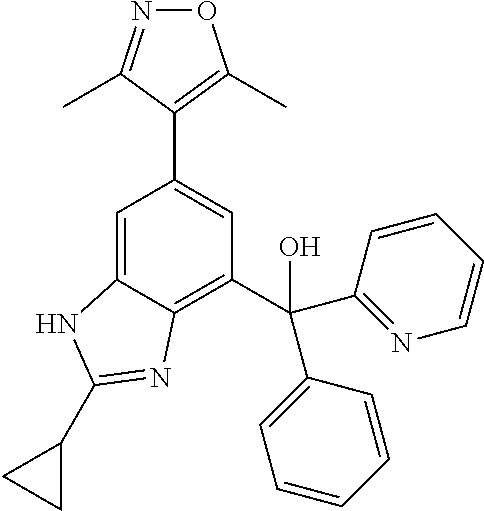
N1=C(C)C(C2=CC(C(O)(C3=NC=CC=C3)C3=CC=CC=C3)=C3C(=C2)NC(C2CC2)=N3)=C(C)O1
